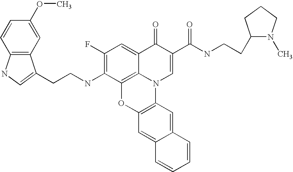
C1(F)=C(NCCC2=CNC3=C2C=C(OC)C=C3)C2=C3C(=C1)C(=O)C(C(=O)NCCC1N(C)CCC1)=CN3C1=C(O2)C=C2C(=C1)C=CC=C2
